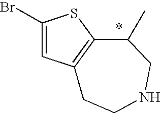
C1(Br)=CC2=C(S1)C(C)CNCC2
